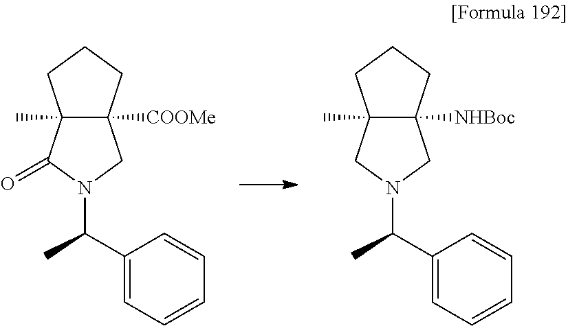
C12(C)C([COOMe])(CCC1)CN(C(C1=CC=CC=C1)C)C2=O.C12(C)C([NHBoc])(CCC1)CN(C(C1=CC=CC=C1)C)C2
